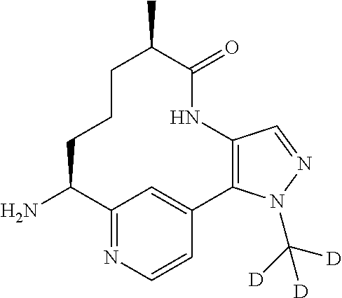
C12=NC=CC(=C1)C1=C(NC(=O)C(C)CCCC2N)C=NN1C([D])([D])[D]
